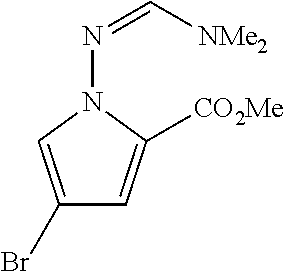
C1(Br)=CN(N=C[NMe2])C([CO2Me])=C1
